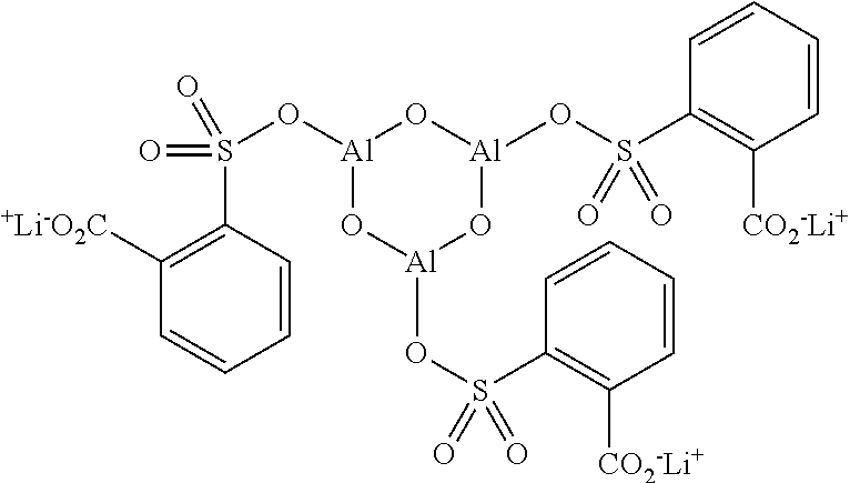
S(O[Al]1O[Al](OS(=O)(C2=C([CO2-Li+])C=CC=C2)=O)O[Al](OS(=O)(C2=C([CO2-Li+])C=CC=C2)=O)O1)(C1=C([+Li-O2C])C=CC=C1)(=O)=O
